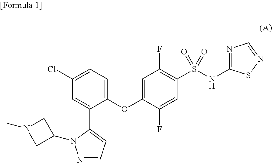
C1(S(NC2=NC=NS2)(=O)=O)=C(F)C=C(OC2=CC=C(Cl)C=C2C2=CC=NN2C2CN(C)C2)C(F)=C1
